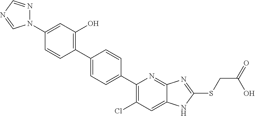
C1(C2=CC=C(C3=C(Cl)C=C4C(=N3)N=C(SCC(O)=O)N4)C=C2)=C(O)C=C(N2N=CN=C2)C=C1
